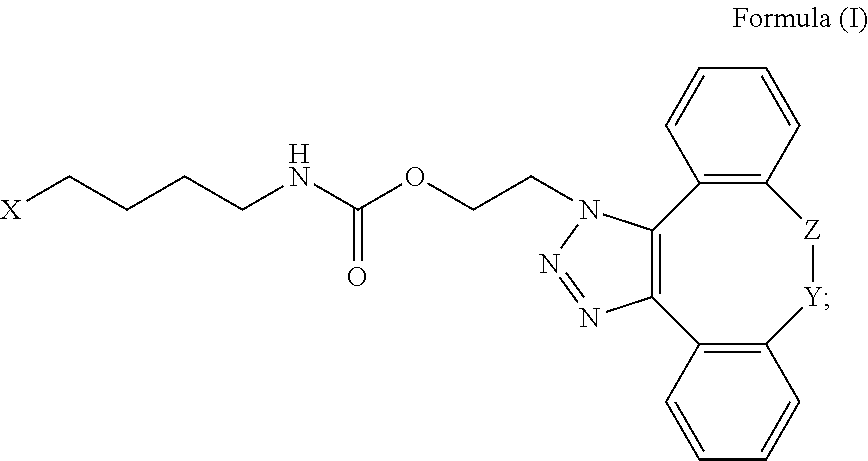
C12=C(C3=C([Y][Z]C4=C1C=CC=C4)C=CC=C3)N=NN2CCOC(NCCCC[X])=O
